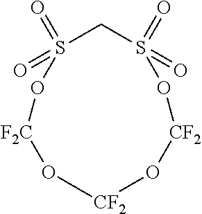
[F2C]1OS(=O)(=O)CS(=O)(=O)O[CF2]O[CF2]O1
